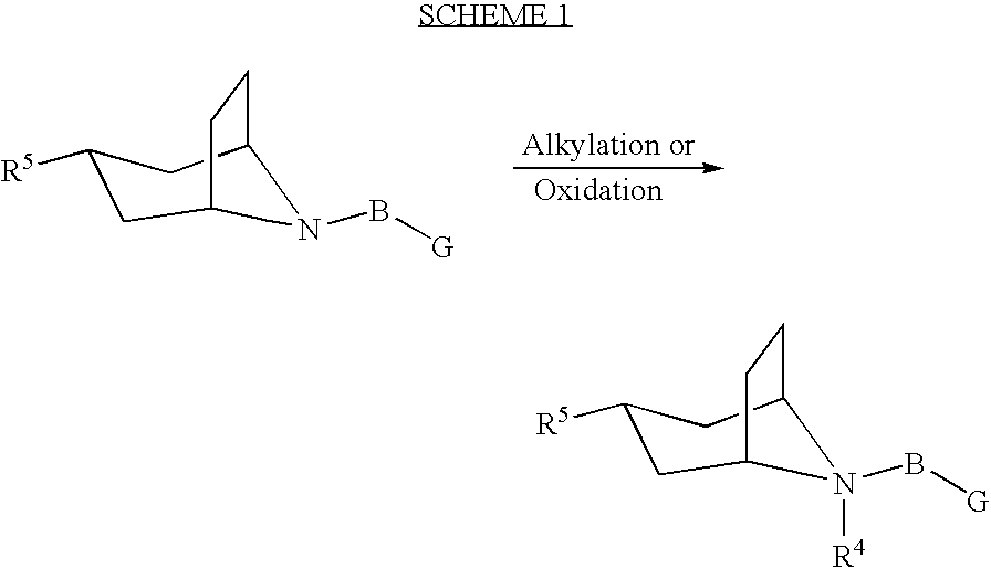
C1C2CCC(CC1[R5])CN(B[G])C2.C1C2CCC(CC1[R5])CN(B[G])([R4])C2
